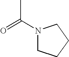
O=C(C)N1CCCC1
